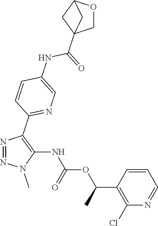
N1=NC(C2=NC=C(NC(C34CC(OC3)C4)=O)C=C2)=C(NC(OC(C2=C(Cl)N=CC=C2)C)=O)N1C
